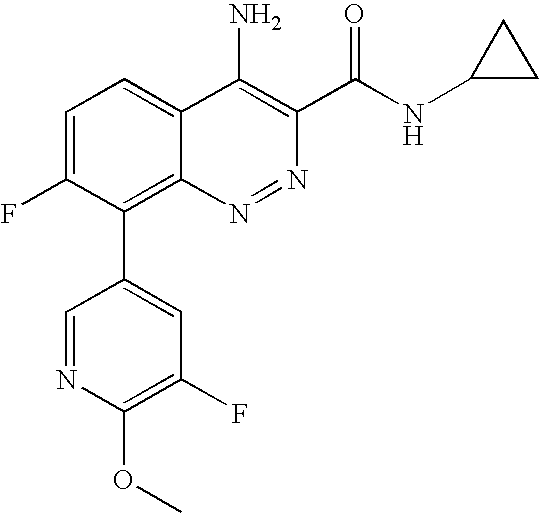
C1=C(F)C(C2=CC(F)=C(OC)N=C2)=C2C(=C1)C(N)=C(C(NC1CC1)=O)N=N2
